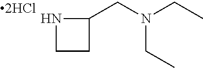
C1(CN(CC)CC)NCC1
